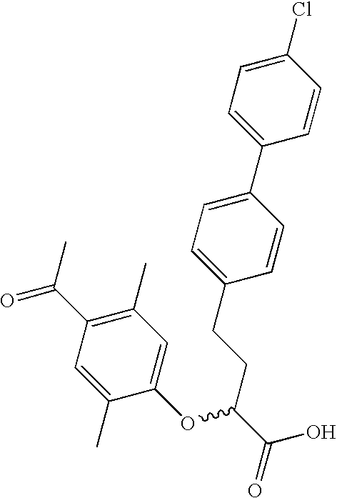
C1(Cl)=CC=C(C2=CC=C(CCC(C(O)=O)OC3=CC(C)=C(C(C)=O)C=C3C)C=C2)C=C1
